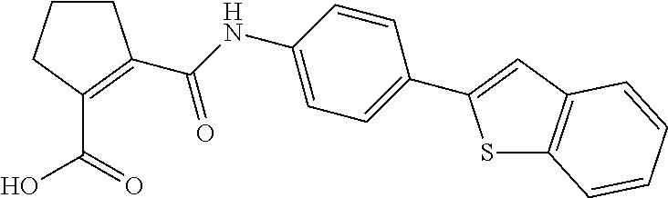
C1CCC(C(=O)O)=C1C(NC1=CC=C(C2=CC3=C(S2)C=CC=C3)C=C1)=O
